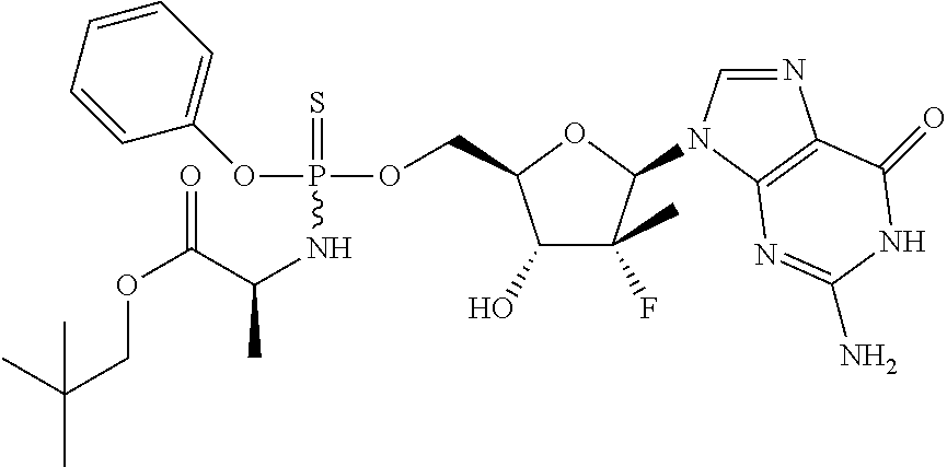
O(P(OCC1C(O)C(F)(C)C(N2C=NC3=C2N=C(N)NC3=O)O1)(=S)NC(C)C(OCC(C)(C)C)=O)C1=CC=CC=C1
